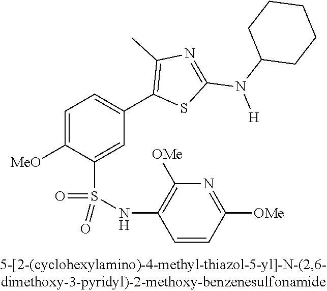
C1=C([OMe])C(S(NC2=C([OMe])N=C([OMe])C=C2)(=O)=O)=CC(C2=C(C)N=C(N(C3CCCCC3)[H])S2)=C1
